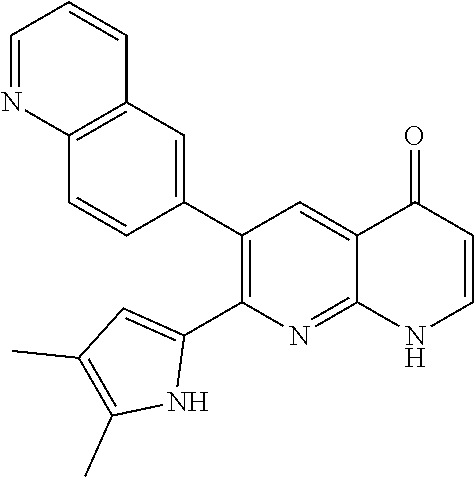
C12=C(C=C(C3=C(C4=CC(C)=C(C)N4)N=C4C(=C3)C(=O)C=CN4)C=C1)C=CC=N2
